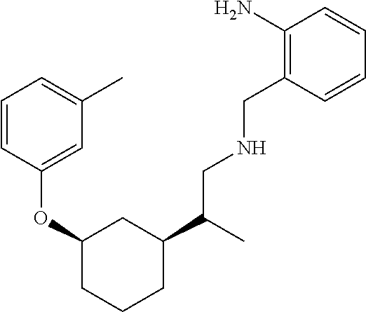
C1=CC(OC2CCCC(C(C)CNCC3=C(N)C=CC=C3)C2)=CC(C)=C1
